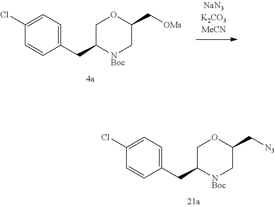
C1=C(Cl)C=CC(CC2[NBoc]CC(C[OMs])OC2)=C1.C1=C(Cl)C=CC(CC2[NBoc]CC(C[N3])OC2)=C1
